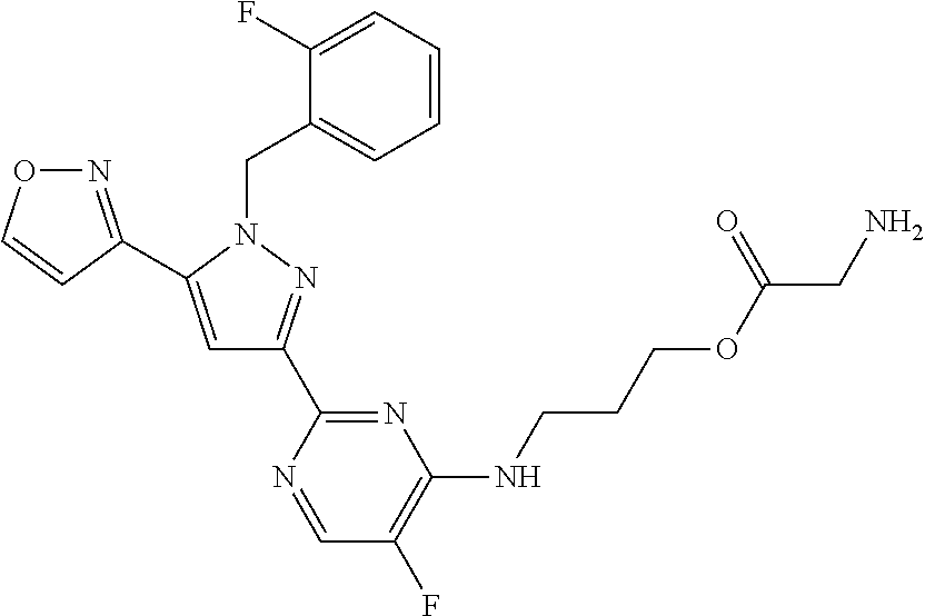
N1=C(C2=CC(C3=NC(NCCCOC(=O)CN)=C(F)C=N3)=NN2CC2=CC=CC=C2F)C=CO1
